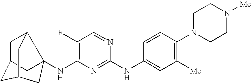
C1(NC2=CC([Me])=C(N3CCN([Me])CC3)C=C2)=NC(NC23C4CC(C2)CC(C3)C4)=C(F)C=N1
